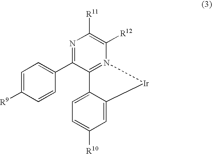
C1=C([R9])C=CC(C2=NC([R11])=C([R12])N3=C2C2=CC=C([R10])C=C2[Ir]3)=C1
